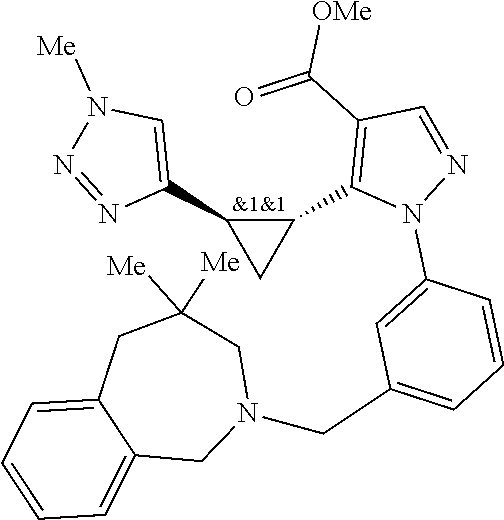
C1(C2=CN([Me])N=N2)C(C2=C(C(=O)[OMe])C=NN2C2=CC(CN3CC([Me])([Me])CC4=CC=CC=C4C3)=CC=C2)C1
